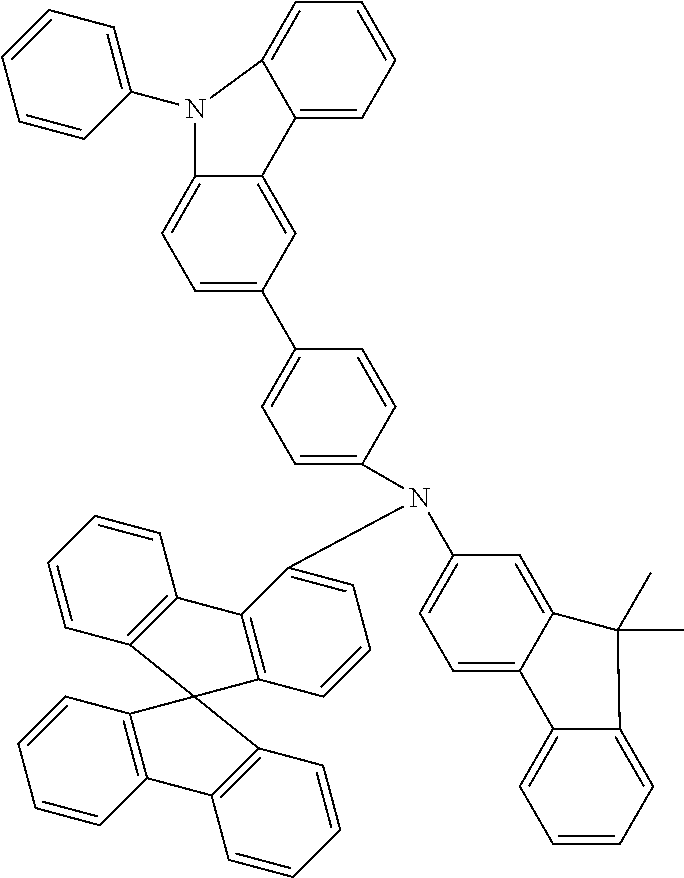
C1=CC2=C(C=C1)C1=C(C=CC=C1N(C1=CC=C3C(=C1)C(C)(C)C1=CC=CC=C31)C1=CC=C(C3=CC=C4C(=C3)C3=CC=CC=C3N4C3=CC=CC=C3)C=C1)C21C2=C(C=CC=C2)C2=C1C=CC=C2
